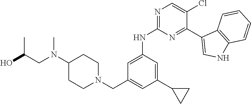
N1=C(NC2=CC(CN3CCC(N(CC(C)O)C)CC3)=CC(C3CC3)=C2)N=C(C2=CNC3=C2C=CC=C3)C(Cl)=C1
